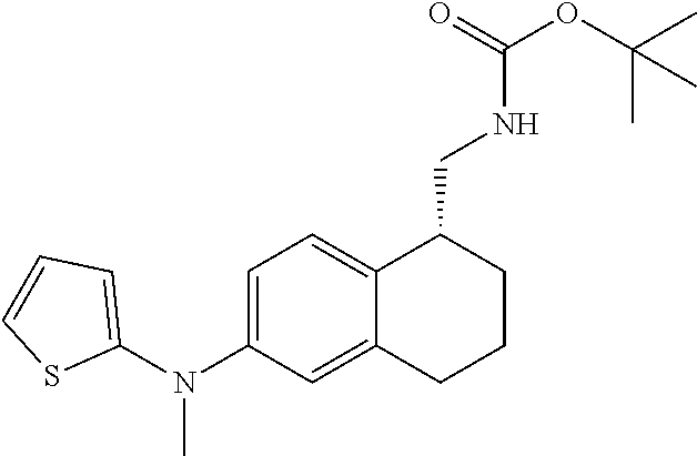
C1(N(C2=CC=C3C(=C2)CCCC3CNC(OC(C)(C)C)=O)C)=CC=CS1
